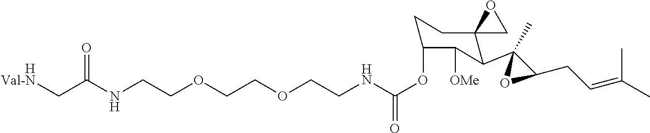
N(CCOCCOCCNC(OC1CCC2(C(C3(C)OC3CC=C(C)C)C1[OMe])CO2)=O)C(=O)C[HVal-N]
